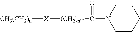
[CH3(CH2)n][X][(CH2)n]C(N1CCCCC1)=O
